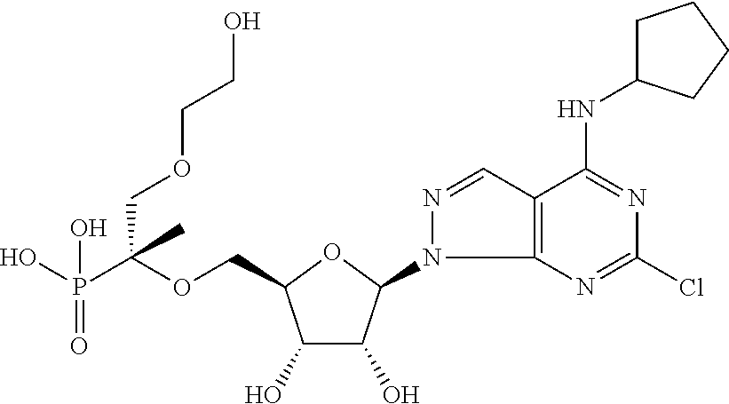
C(OCC1C(O)C(O)C(N2C3=C(C=N2)C(NC2CCCC2)=NC(Cl)=N3)O1)(P(O)(=O)O)(COCCO)C
